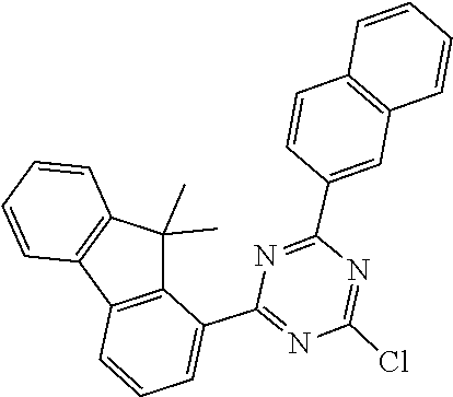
C1=CC2=C(C3=C(C2(C)C)C(C2=NC(Cl)=NC(C4=CC5=C(C=CC=C5)C=C4)=N2)=CC=C3)C=C1
